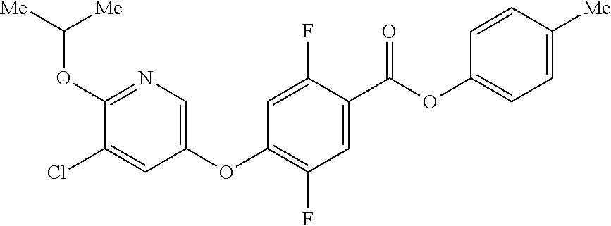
C1(OC([Me])[Me])=NC=C(OC2=C(F)C=C(C(OC3=CC=C([Me])C=C3)=O)C(F)=C2)C=C1Cl
